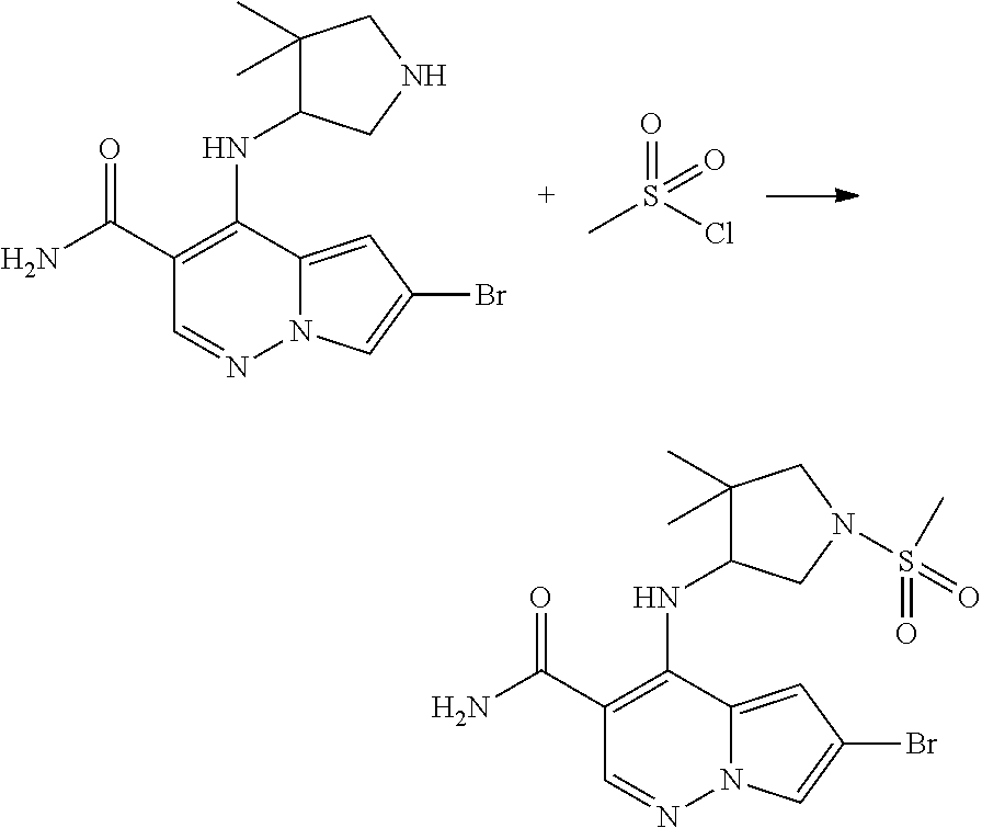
NC(C1=C(NC2C(C)(C)CNC2)C2=CC(Br)=CN2N=C1)=O.CS(Cl)(=O)=O.NC(C1=C(NC2C(C)(C)CN(S(=O)(=O)C)C2)C2=CC(Br)=CN2N=C1)=O
